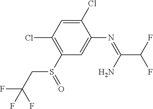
S(C1=C(Cl)C=C(Cl)C(N=C(N)C(F)F)=C1)(=O)CC(F)(F)F
